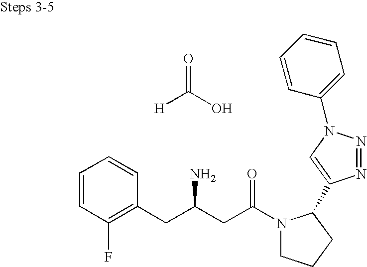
O=C(O)[H].C1=CC(F)=C(CC(CC(N2CCCC2C2=CN(C3=CC=CC=C3)N=N2)=O)N)C=C1
